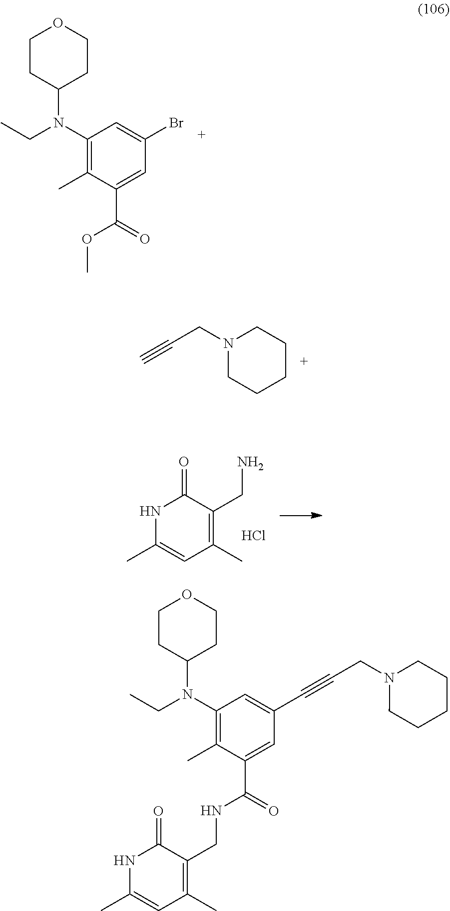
C1(C)=C(N(C2CCOCC2)CC)C=C(C#CCN2CCCCC2)C=C1C(=O)NCC1=C(C)C=C(C)NC1=O.C1(C)=C(CN)C(=O)NC(C)=C1.Cl.C1(C)=C(N(C2CCOCC2)CC)C=C(Br)C=C1C(=O)OC.N1(CC#C)CCCCC1
